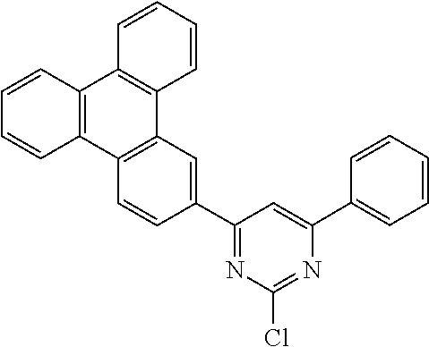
C1(C2=CC(C3=CC4=C(C5=C(C=CC=C5)C5=C4C=CC=C5)C=C3)=NC(Cl)=N2)=CC=CC=C1
